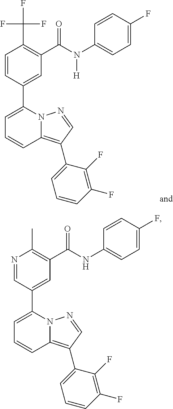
C1=CC(C2=CC=CC3=C(C4=CC=CC(F)=C4F)C=NN23)=CC(C(N(C2=CC=C(F)C=C2)[H])=O)=C1C(F)(F)F.N1=CC(C2=CC=CC3=C(C4=CC=CC(F)=C4F)C=NN23)=CC(C(NC2=CC=C(F)C=C2)=O)=C1C
